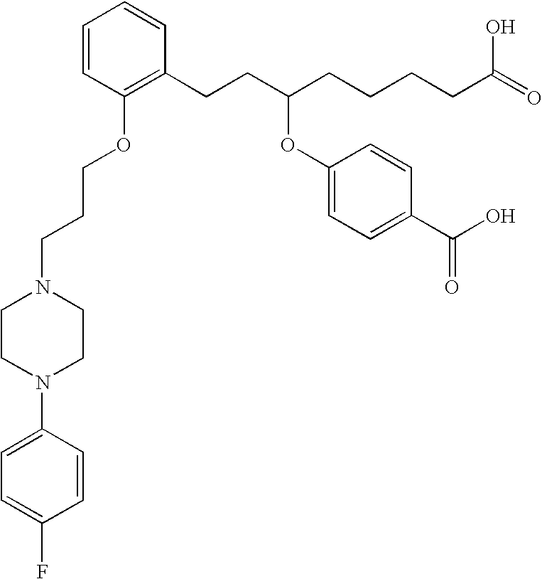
C1=CC(OCCCN2CCN(C3=CC=C(F)C=C3)CC2)=C(CCC(CCCCC(=O)O)OC2=CC=C(C(O)=O)C=C2)C=C1
